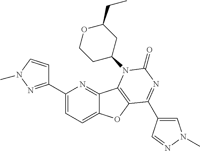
C1(C2=NN(C)C=C2)=CC=C2C(=N1)C1=C(O2)C(C2=CN(C)N=C2)=NC(=O)N1C1CCOC(CC)C1
